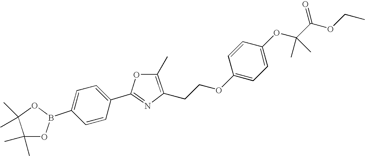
C1(B2OC(C)(C)C(C)(C)O2)=CC=C(C2=NC(CCOC3=CC=C(OC(C(OCC)=O)(C)C)C=C3)=C(C)O2)C=C1
